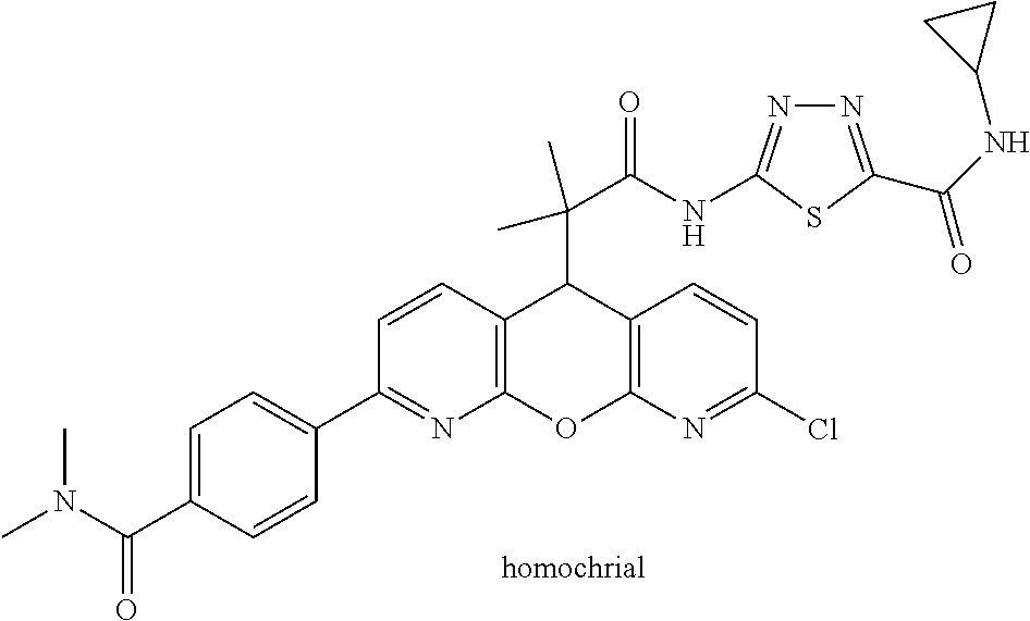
N(C(C1=CC=C(C2=NC3=C(C=C2)C(C(C(NC2=NN=C(C(NC4CC4)=O)S2)=O)(C)C)C2=C(O3)N=C(Cl)C=C2)C=C1)=O)(C)C
